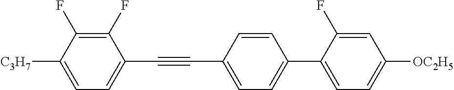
C1(F)=C(F)C([C3H7])=CC=C1C#CC1=CC=C(C2=CC=C([OC2H5])C=C2F)C=C1
